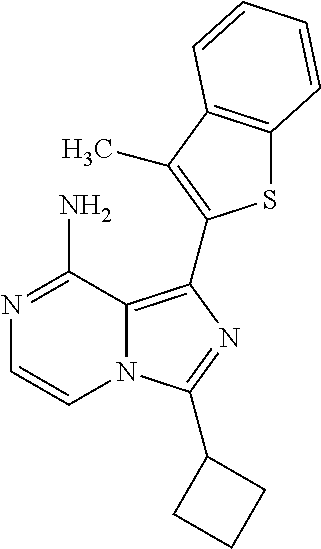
C12=C(C3=C(C)C4=C(S3)C=CC=C4)N=C(C3CCC3)N1C=CN=C2N
